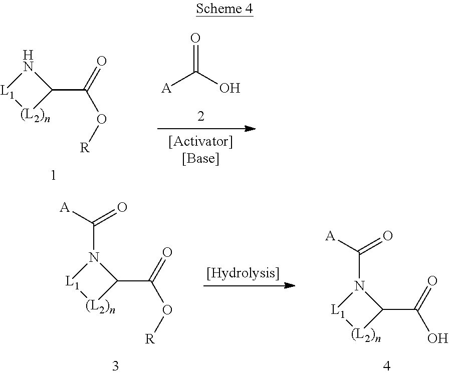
N1[L1][(L2)n]C1C(=O)O[R].[A]C(O)=O.[A]C(=O)N1[L1][(L2)n]C1C(=O)O.[A]C(=O)N1[L1][(L2)n]C1C(=O)O[R]
